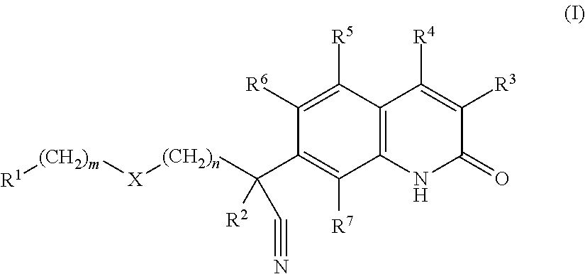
C12=C(C([R5])=C([R6])C(C([(CH2)n][X][(CH2)m][R1])(C#N)[R2])=C1[R7])C([R4])=C([R3])C(=O)N2
